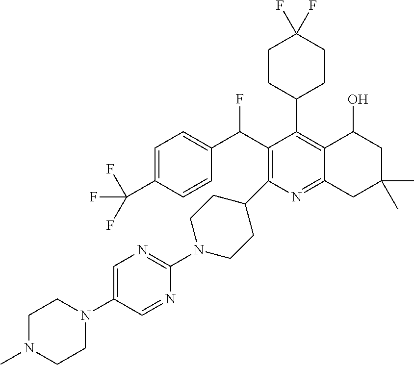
FC(C1=C(C2CCN(C3=NC=C(N4CCN(C)CC4)C=N3)CC2)N=C2C(=C1C1CCC(F)(F)CC1)C(O)CC(C)(C)C2)C1=CC=C(C(F)(F)F)C=C1
